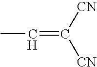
C(=C([CN])[CN])C
